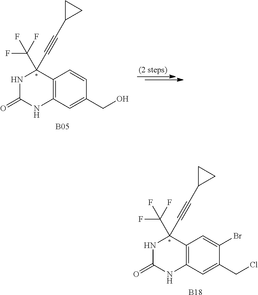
C12=C(C=C(CCl)C(Br)=C1)NC(=O)NC2(C#CC1CC1)C(F)(F)F.[B18].C12=C(C=C(CO)C=C1)NC(=O)NC2(C#CC1CC1)C(F)(F)F.[B05]
